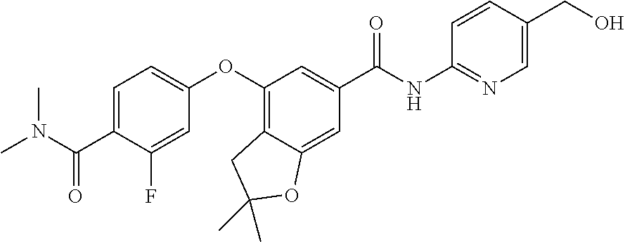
C1=C(C(N(C)C)=O)C(F)=CC(OC2=C3C(=CC(C(=O)NC4=NC=C(CO)C=C4)=C2)OC(C)(C)C3)=C1
